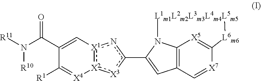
C1([R1])=[X4][X2]2:[X1](nc(C3=CC4=C5N3[L1m1L2m2L3m3L4m4L5m5][L6m6]C(=[X5]5)[X7]=C4)[X3]:2)C=C1C(N([R10])[R11])=O
